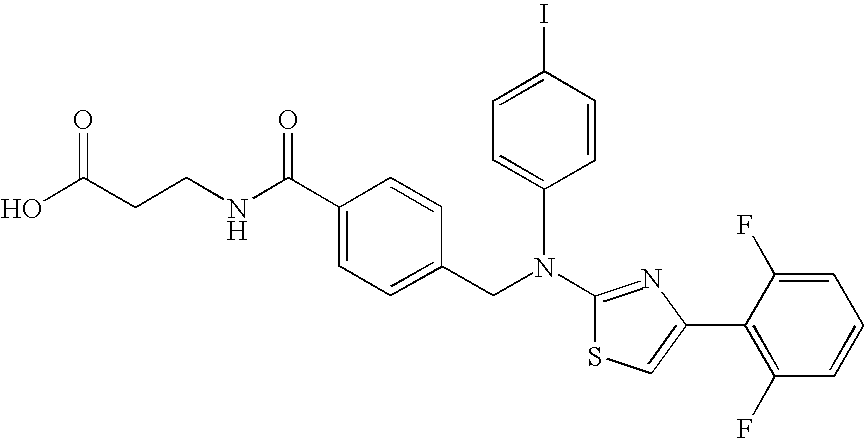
N(C1=NC(C2=C(F)C=CC=C2F)=CS1)(CC1=CC=C(C(NCCC(O)=O)=O)C=C1)C1=CC=C(I)C=C1
